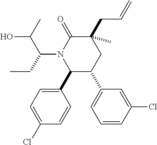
C1(C2=CC=C(Cl)C=C2)C(C2=CC=CC(Cl)=C2)CC(C)(CC=C)C(=O)N1C(CC)C(O)C
